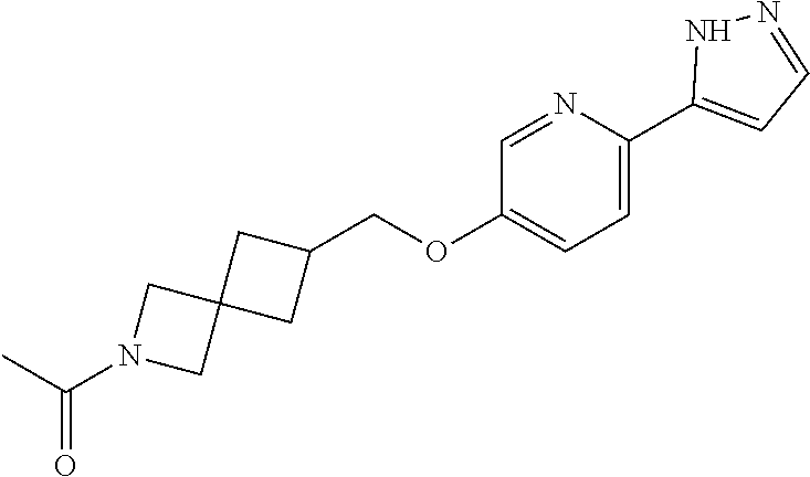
C1=C(C2=CC=NN2)N=CC(OCC2CC3(C2)CN(C(C)=O)C3)=C1
